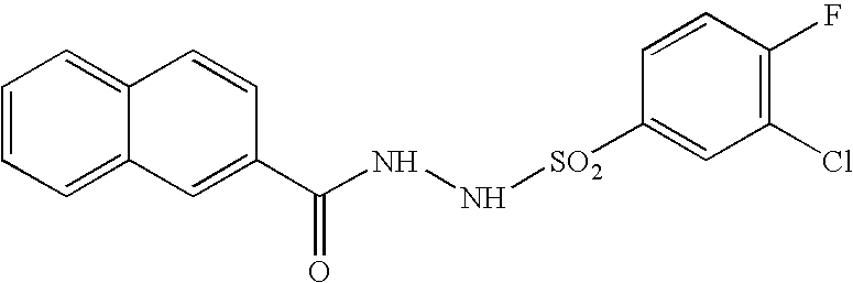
C1=CC=C2C(=C1)C=CC(C(NN[SO2]C1=CC(Cl)=C(F)C=C1)=O)=C2
